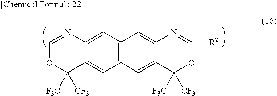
C12=C(C=C3C(=C1)C([F3C])([CF3])OC(C)=N3)C=C1C(=C2)C([F3C])([CF3])OC([R2]C)=N1
